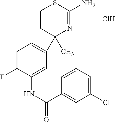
Cl.C1=C(F)C(NC(C2=CC(Cl)=CC=C2)=O)=CC(C2(C)N=C(N)SCC2)=C1
